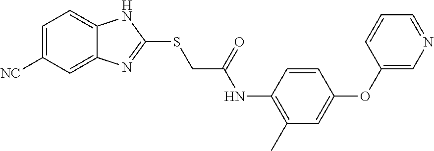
C1=C([NC])C=C2C(=C1)NC(SCC(NC1=C(C)C=C(OC3=CN=CC=C3)C=C1)=O)=N2
